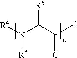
[R4]N(C(C(C)=O)[R6])[R5]
